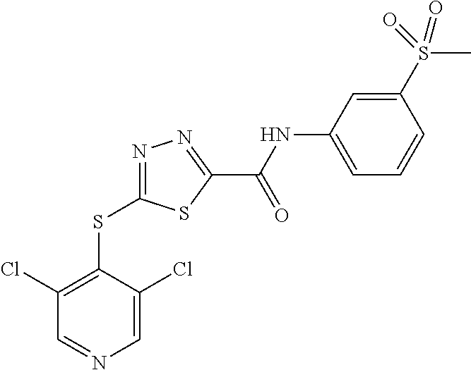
C1=C(Cl)C(SC2=NN=C(C(NC3=CC=CC(S(=O)(C)=O)=C3)=O)S2)=C(Cl)C=N1
